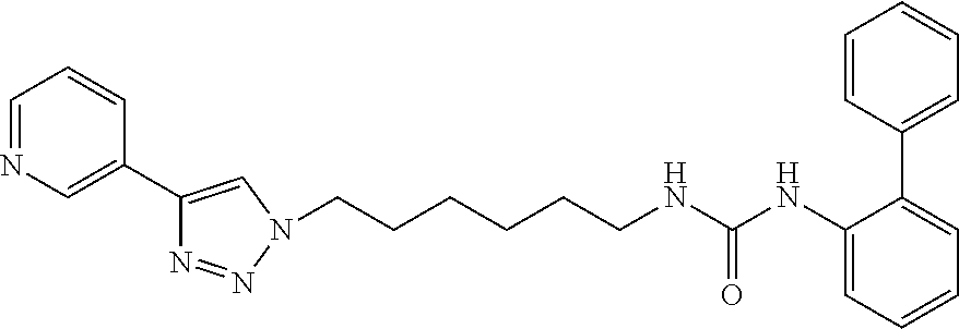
C1=NC=C(C2=CN(CCCCCCNC(NC3=CC=CC=C3C3=CC=CC=C3)=O)N=N2)C=C1
